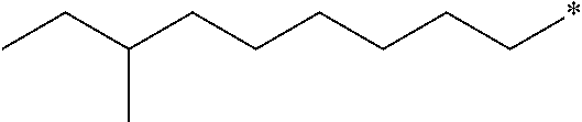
CCC(CCCCCC*)C
